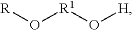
[R]O[R1]O[H]
